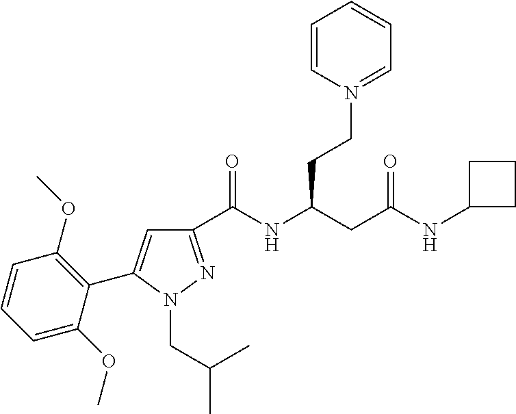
C1(C(NC(CC(NC2CCC2)=O)CCN2=CC=CC=C2)=O)=NN(CC(C)C)C(C2=C(OC)C=CC=C2OC)=C1
